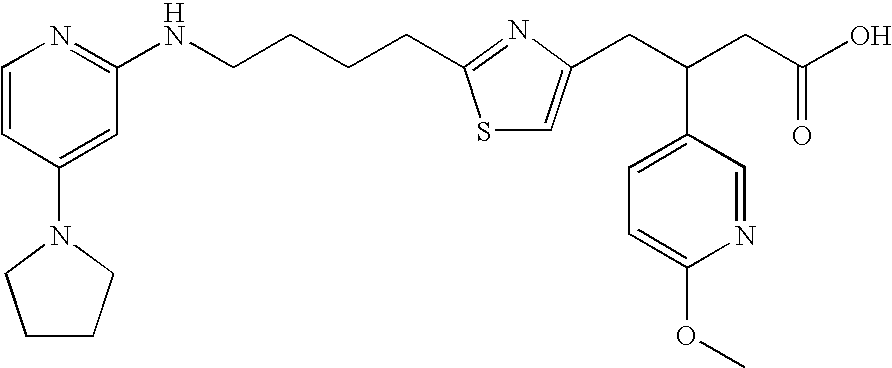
C(CC1=NC(CC(CC(O)=O)C2=CC=C(OC)N=C2)=CS1)CCNC1=NC=CC(N2CCCC2)=C1
